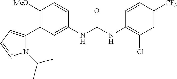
C1([OMe])=C(C2=CC=NN2C(C)C)C=C(NC(=O)NC2=C(Cl)C=C([CF3])C=C2)C=C1
